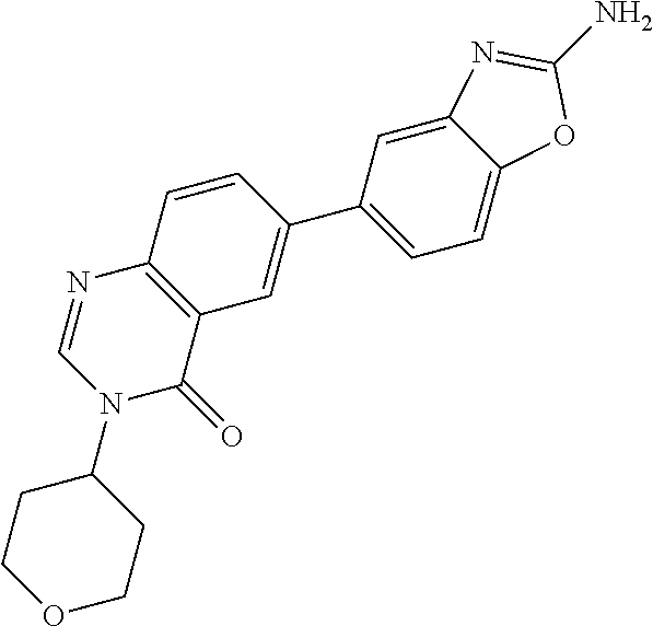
C12=CC(C3=CC4=C(C=C3)N=CN(C3CCOCC3)C4=O)=CC=C1OC(N)=N2
